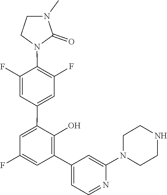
N1(C2=CC(C3=C(O)C(C4=CC(F)=C(N5CCN(C)C5=O)C(F)=C4)=CC(F)=C3)=CC=N2)CCNCC1
